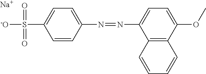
C1=CC(N=NC2=CC=C(OC)C3=C2C=CC=C3)=CC=C1S([-O])(=O)=O.[Na]
